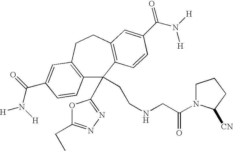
C12=C(CCC3=C(C1(CCNCC(=O)N1CCCC1[CN])C1=NN=C(CC)O1)C=CC(C(=O)N([H])[H])=C3)C=C(C(N([H])[H])=O)C=C2
